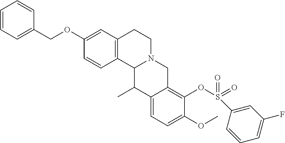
C1=CC2=C(C=C1OCC1=CC=CC=C1)CCN1C2C(C)C2=CC=C(OC)C(OS(=O)(=O)C3=CC(F)=CC=C3)=C2C1
